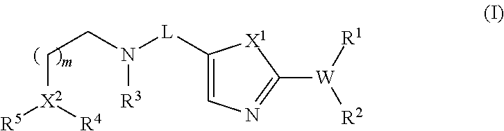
C([X2]([R5])[R4])CN([L]C1=CN=C([W]([R1])[R2])[X1]1)[R3]
